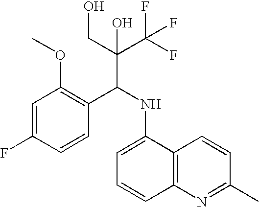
C1=C(F)C=CC(C(NC2=CC=CC3=C2C=CC(C)=N3)C(C(F)(F)F)(CO)O)=C1OC
